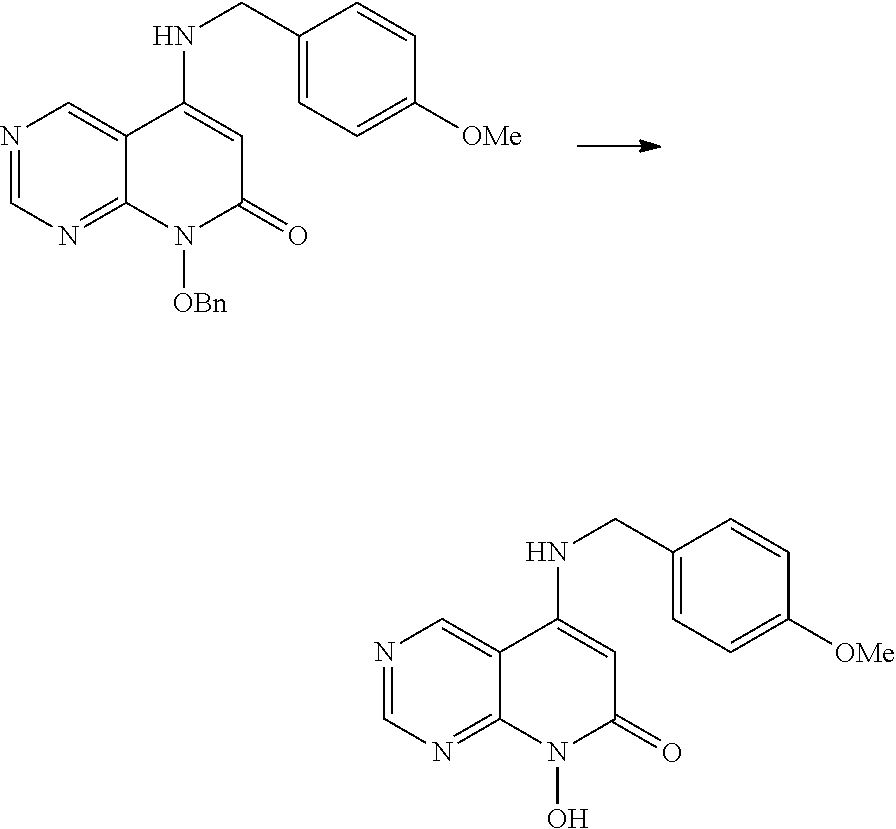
N1=CN=C2C(=C1)C(NCC1=CC=C([OMe])C=C1)=CC(=O)N2[OBn].N1=CN=C2C(=C1)C(NCC1=CC=C([OMe])C=C1)=CC(=O)N2O
